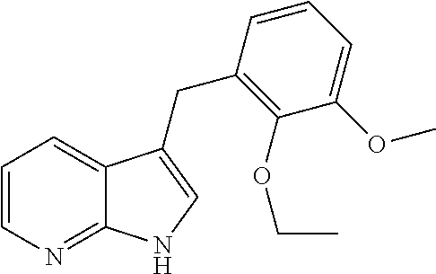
C1=CN=C2C(=C1)C(CC1=C(OCC)C(OC)=CC=C1)=CN2
